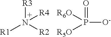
[R1]N([R2])([R3])[R4].P([O-])([R5O])([R6O])=O
